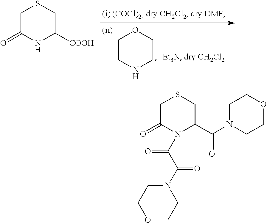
C1CNCCO1.C1C(=O)NC([COOH])CS1.C1C(=O)N(C(=O)C(=O)N2CCOCC2)C(C(=O)N2CCOCC2)CS1
